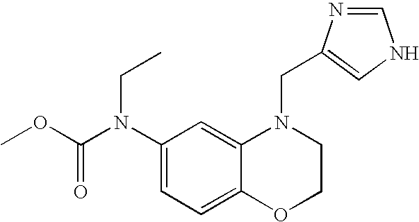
C1=C(N(C(OC)=O)CC)C=C2C(=C1)OCCN2CC1=CNC=N1
